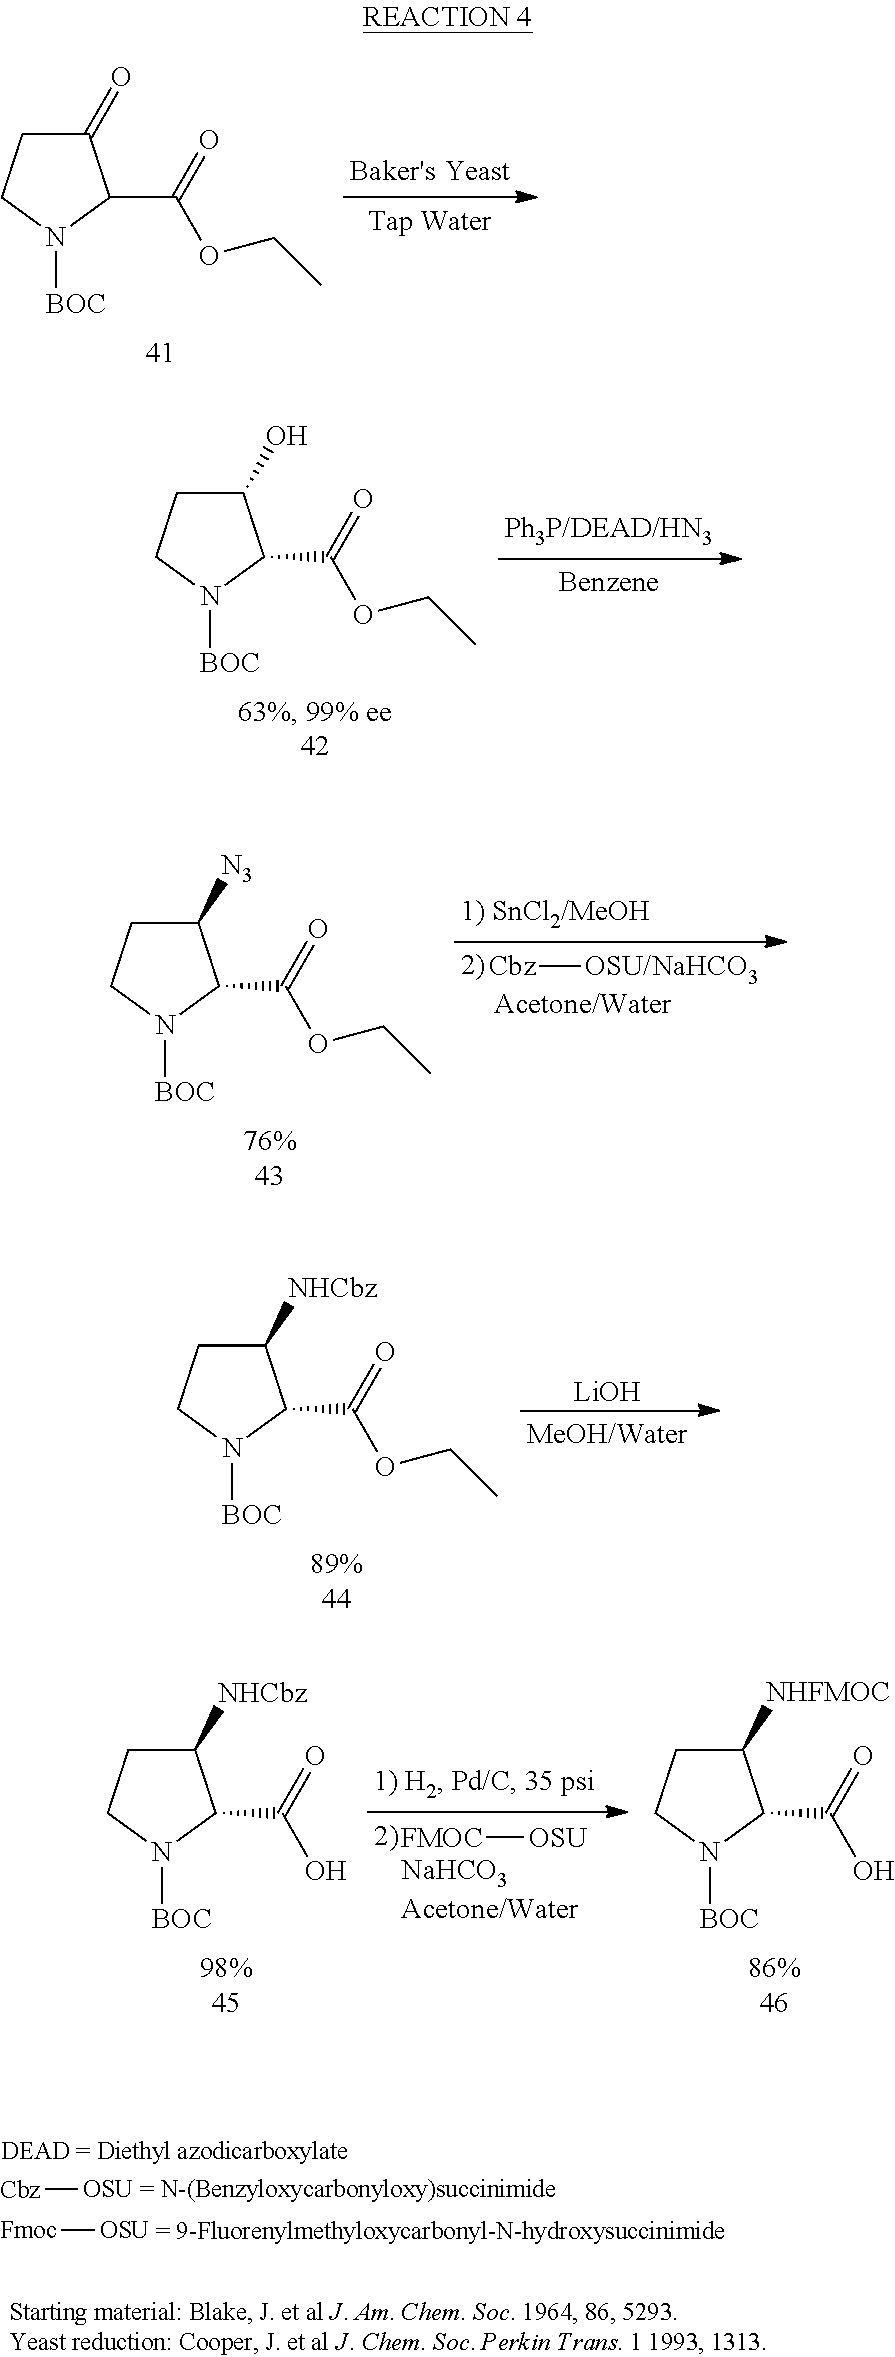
C1(=O)CCN([BOC])C1C(=O)OCC.C1(O)CCN([BOC])C1C(=O)OCC.C1([N3])CCN([BOC])C1C(=O)OCC.[Cbz][OSU/NaHCO3].C1([NHCbz])CCN([BOC])C1C(=O)OCC.[LiOH].C1([NHCbz])CCN([BOC])C1C(=O)O.[FMOC][OSU].C1([NHFMOC])CCN([BOC])C1C(=O)O.[Cbz][OSU].[Fmoc][OSU]
